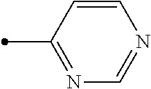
N1=C(C)C=CN=C1
